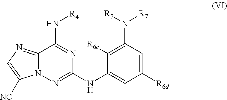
C12=NC=C([NC])N1N=C(NC1=CC([R6d])=CC(N([R7])[R7])=C1[R6c])N=C2N[R4]
